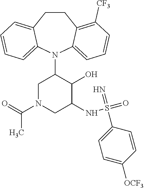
C12=CC=CC=C1N(C1CN(C(=O)C)CC(NS(=O)(=N)C3=CC=C([OCF3])C=C3)C1O)C1=CC=CC([CF3])=C1CC2
